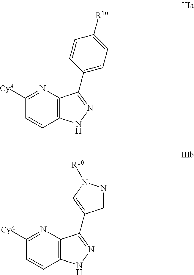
C1([CyA])=NC2=C(C=C1)NN=C2C1=CC=C([R10])C=C1.C1([CyA])=NC2=C(C=C1)NN=C2C1=CN([R10])N=C1
